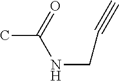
CC(=O)NCC#C
